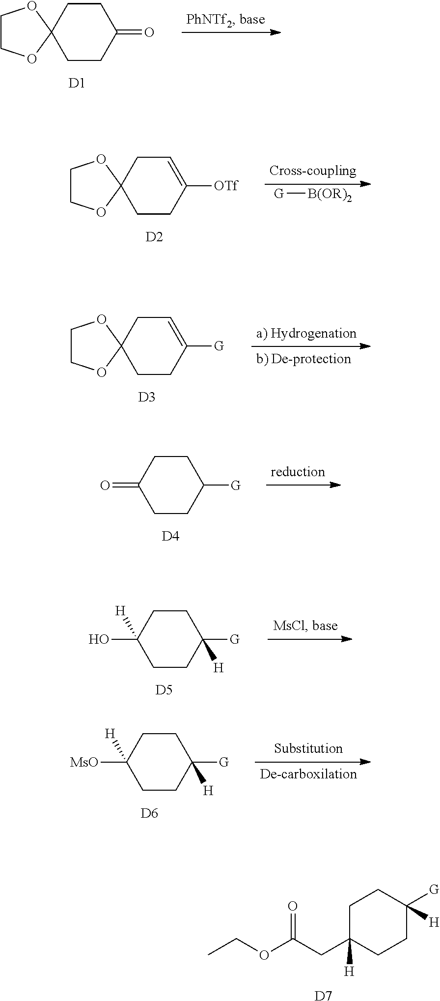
[D1].C1CC(=O)CCC12OCCO2.[G][B(OR)2].[D2].C1C=C([OTf])CCC12OCCO2.[D3].C1C=C([G])CCC12OCCO2.[D4].C1CC([G])CCC1=O.[D5].C1CC([G])([H])CCC1(O)[H].[D6].C1CC([G])([H])CCC1([MsO])[H].C1C(CC(OCC)=O)([H])CCC([G])([H])C1.[D7]
